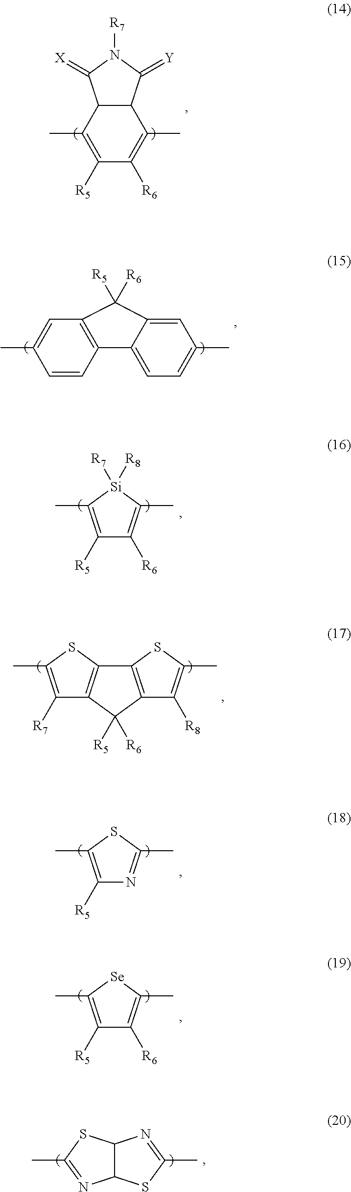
C1(C)=C([R5])C([R6])=C(C)C2C1C(=[X])N([R7])C2=[Y].C1=CC2=C(C=C1C)C([R6])([R5])C1=CC(C)=CC=C21.C1([R6])=C(C)[Si]([R8])([R7])C(C)=C1[R5].C1([R7])=C(C)SC2=C1C([R5])([R6])C1=C2SC(C)=C1[R8].N1=C(C)SC(C)=C1[R5].C1([R6])=C(C)[Se]C(C)=C1[R5].C12C(SC(C)=N1)N=C(C)S2
